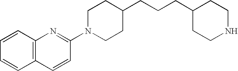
C12=C(C=CC(N3CCC(CCCC4CCNCC4)CC3)=N1)C=CC=C2
